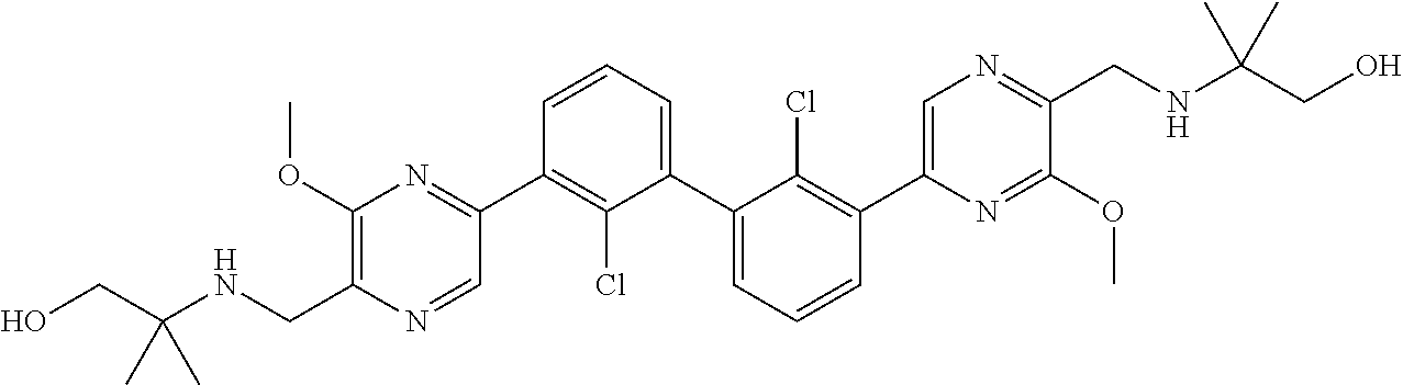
C1(OC)=C(CNC(CO)(C)C)N=CC(C2=C(Cl)C(C3=CC=CC(C4=CN=C(CNC(CO)(C)C)C(OC)=N4)=C3Cl)=CC=C2)=N1
